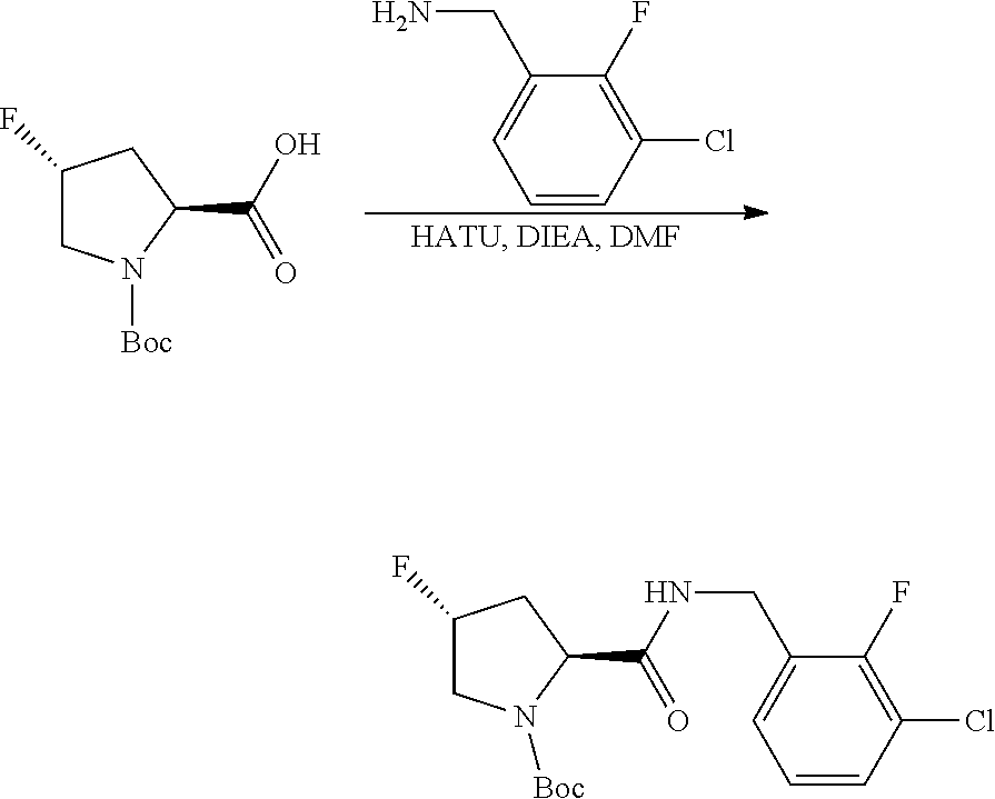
C1(CN)=CC=CC(Cl)=C1F.C1(F)CN([Boc])C(C(O)=O)C1.C1(F)CN([Boc])C(C(=O)NCC2=CC=CC(Cl)=C2F)C1
